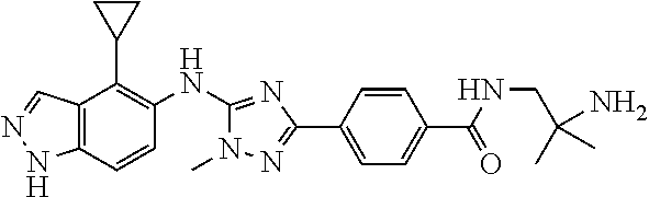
C12=C(C=CC(NC3=NC(C4=CC=C(C(=O)NCC(N)(C)C)C=C4)=NN3C)=C1C1CC1)NN=C2
